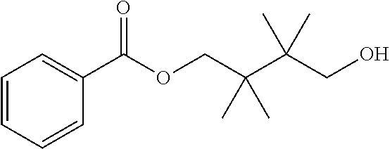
C(COC(C1=CC=CC=C1)=O)(C)(C)C(C)(C)CO
